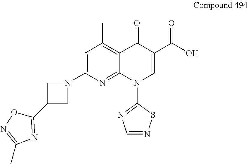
C1=C(N2CC(C3=NC(C)=NO3)C2)N=C2C(=C1C)C(=O)C(C(O)=O)=CN2C1=NC=NS1
